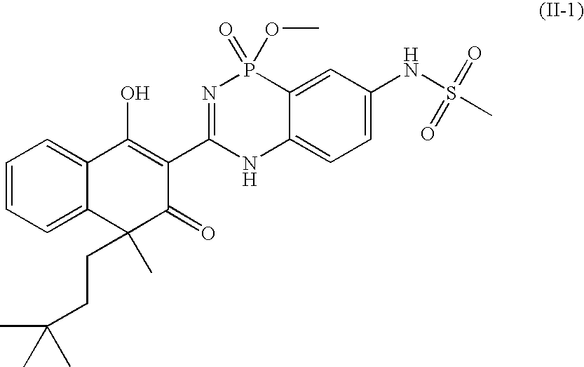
C1=CC=C2C(=C1)C(O)=C(C1=NP(=O)(OC)C3=CC(NS(C)(=O)=O)=CC=C3N1)C(=O)C2(CCC(C)(C)C)C
